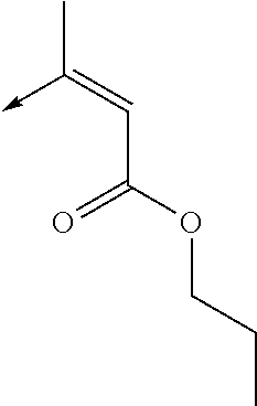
C(C(OCCC)=O)=C(->C)C
